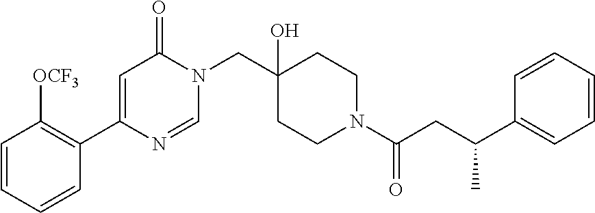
C1(C2=CC(=O)N(CC3(O)CCN(C(CC(C4=CC=CC=C4)C)=O)CC3)C=N2)=C([OCF3])C=CC=C1
